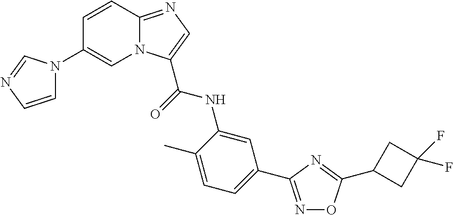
C1=CC2=NC=C(C(=O)NC3=CC(C4=NOC(C5CC(F)(F)C5)=N4)=CC=C3C)N2C=C1N1C=CN=C1
